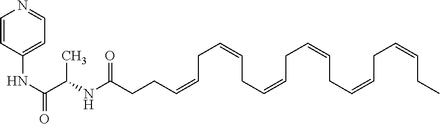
C(C=CCC=CCC=CCC=CCC=CCC=CCC)CC(NC(C(NC1=CC=NC=C1)=O)C)=O
